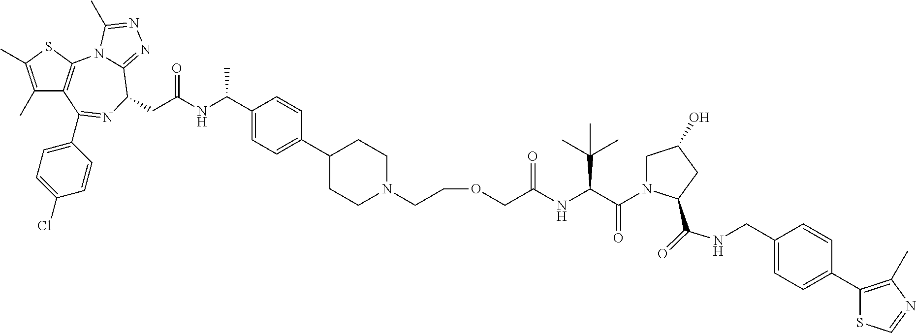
C1(C)=C(C)SC2=C1C(C1=CC=C(Cl)C=C1)=NC(CC(NC(C1=CC=C(C3CCN(CCOCC(NC(C(=O)N4CC(O)CC4C(NCC4=CC=C(C5=C(C)N=CS5)C=C4)=O)C(C)(C)C)=O)CC3)C=C1)C)=O)C1=NN=C(C)N21
